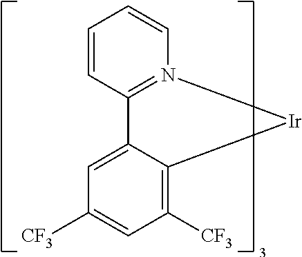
C12=CC([CF3])=CC([CF3])=C1[Ir]N1=C2C=CC=C1
